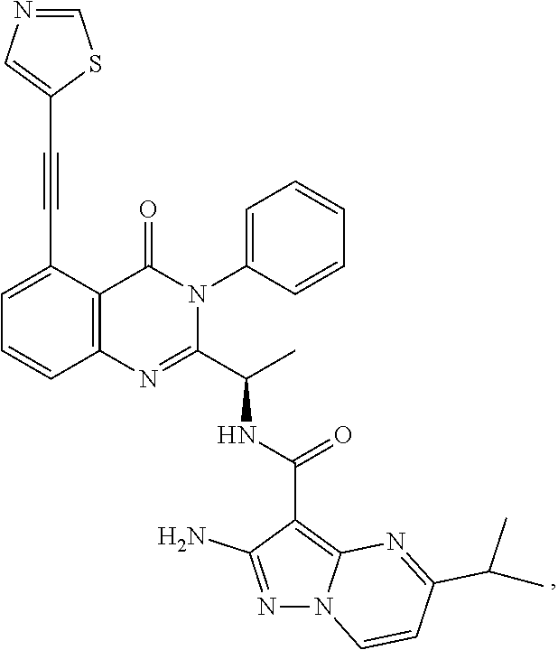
C(C1=CC=CC2=C1C(=O)N(C1=CC=CC=C1)C(C(C)NC(C1=C3N(N=C1N)C=CC(C(C)C)=N3)=O)=N2)#CC1=CN=CS1
